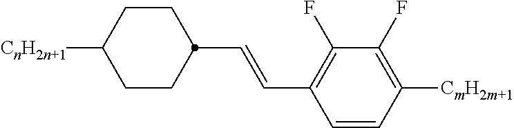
C(=CC1=C(F)C(F)=C([CmH2m+1])C=C1)C1CCC([CnH2n+1])CC1
